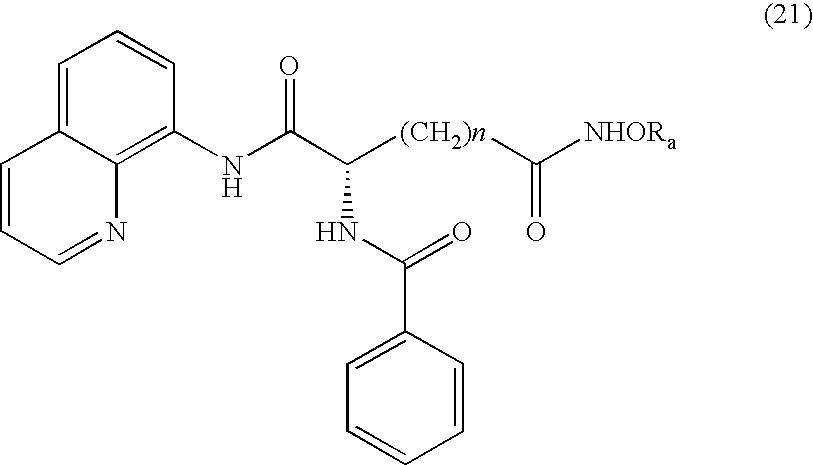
C12=CC=CC(NC(C([(CH2)n]C([NHORa])=O)NC(C3=CC=CC=C3)=O)=O)=C1N=CC=C2
